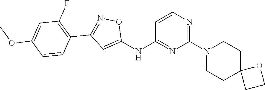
C1=CN=C(N2CCC3(CC2)CCO3)N=C1NC1=CC(C2=C(F)C=C(OC)C=C2)=NO1
